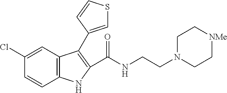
C12=C(C=C(Cl)C=C1)C(C1=CSC=C1)=C(C(NCCN1CC[NMe]CC1)=O)N2
